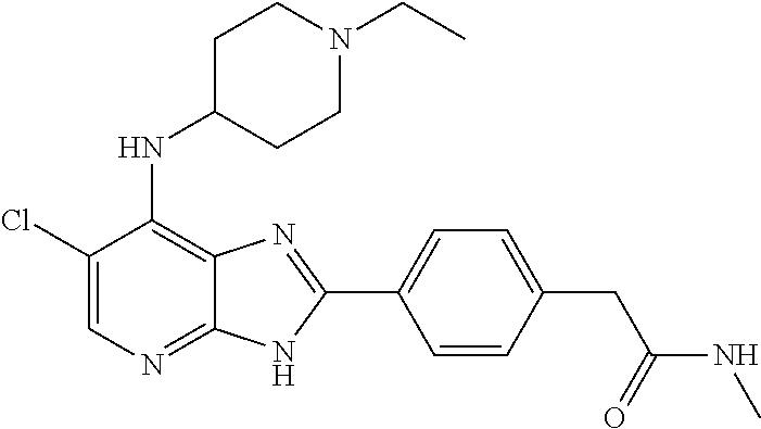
C1(Cl)=CN=C2C(=C1NC1CCN(CC)CC1)N=C(C1=CC=C(CC(NC)=O)C=C1)N2
